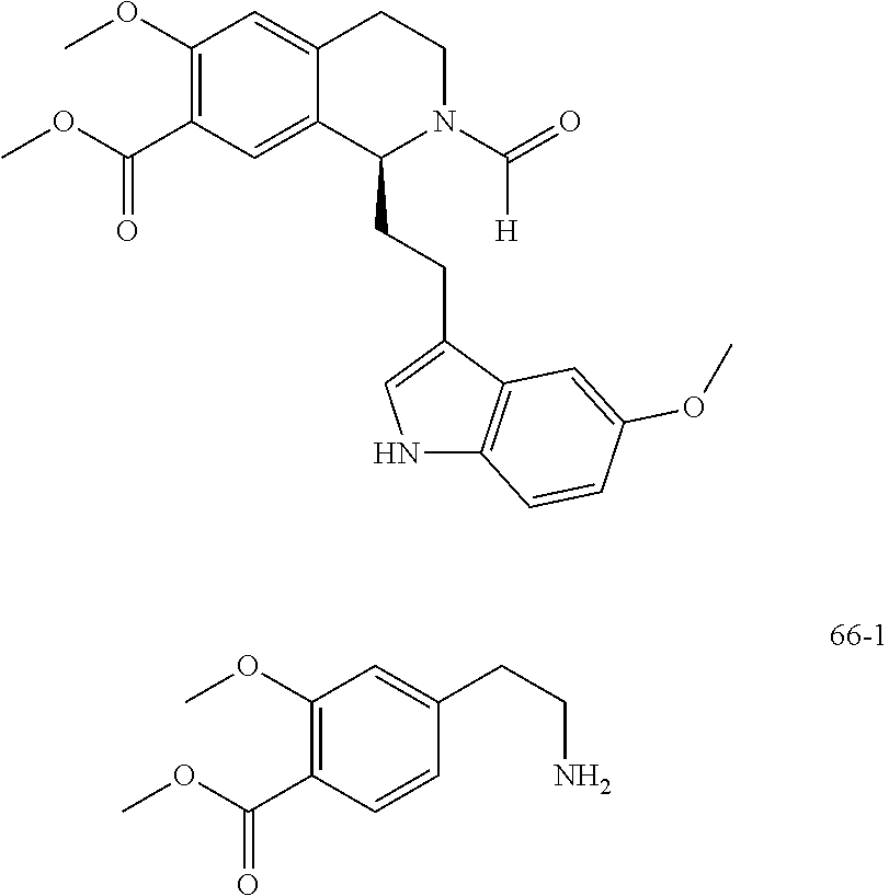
C1(OC)=C(C(OC)=O)C=C2C(=C1)CCN(C(=O)[H])C2CCC1=CNC2=C1C=C(OC)C=C2.C1(OC)=C(C(OC)=O)C=CC(CCN)=C1
